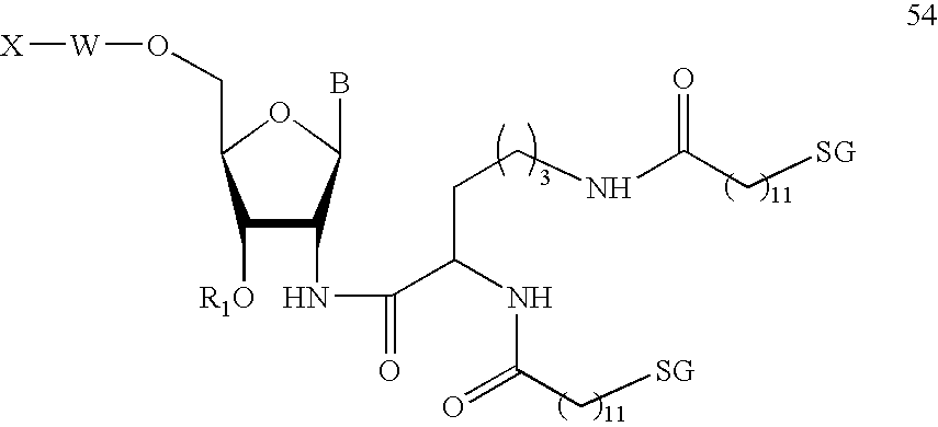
[X][W]OCC1C([R1O])C(NC(C(NC(C[SG])=O)CCNC(C[SG])=O)=O)C(B)O1
